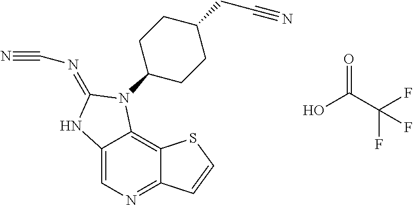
O=C(C(F)(F)F)O.C1(CC#N)CCC(N2C3=C4C(=NC=C3NC2=NC#N)C=CS4)CC1
